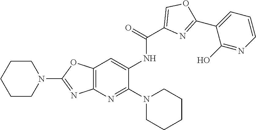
C12=C(N=C(N3CCCCC3)C(NC(C3=COC(C4=CC=CN=C4O)=N3)=O)=C1)N=C(N1CCCCC1)O2
